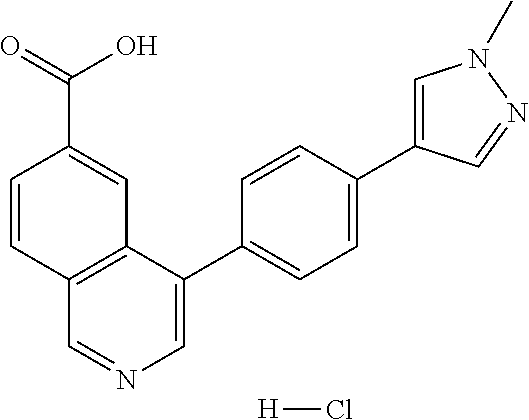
C1(C2=CC=C(C3=CN(C)N=C3)C=C2)=CN=CC2=C1C=C(C(=O)O)C=C2.[H]Cl
